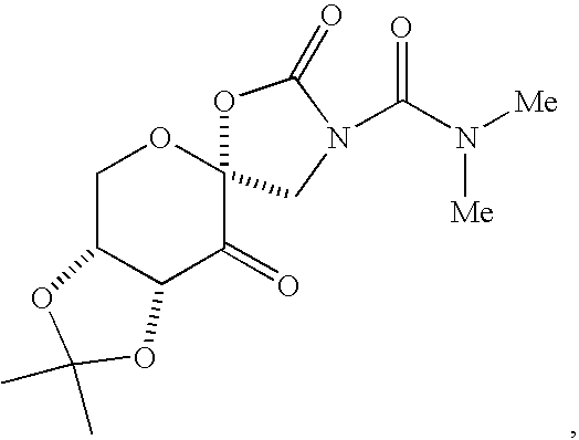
C1C2C(C(=O)C3(O1)OC(=O)N(C(N([Me])[Me])=O)C3)OC(C)(C)O2
